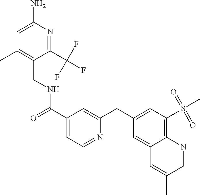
C1=C(N)N=C(C(F)(F)F)C(CNC(=O)C2=CC=NC(CC3=CC(S(C)(=O)=O)=C4C(=C3)C=C(C)C=N4)=C2)=C1C
